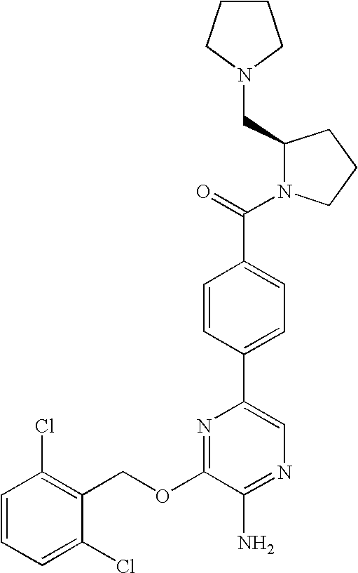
C1(OCC2=C(Cl)C=CC=C2Cl)=NC(C2=CC=C(C(=O)N3C(CN4CCCC4)CCC3)C=C2)=CN=C1N
